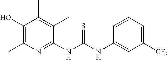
C1(NC(NC2=CC([CF3])=CC=C2)=S)=NC(C)=C(O)C(C)=C1C
